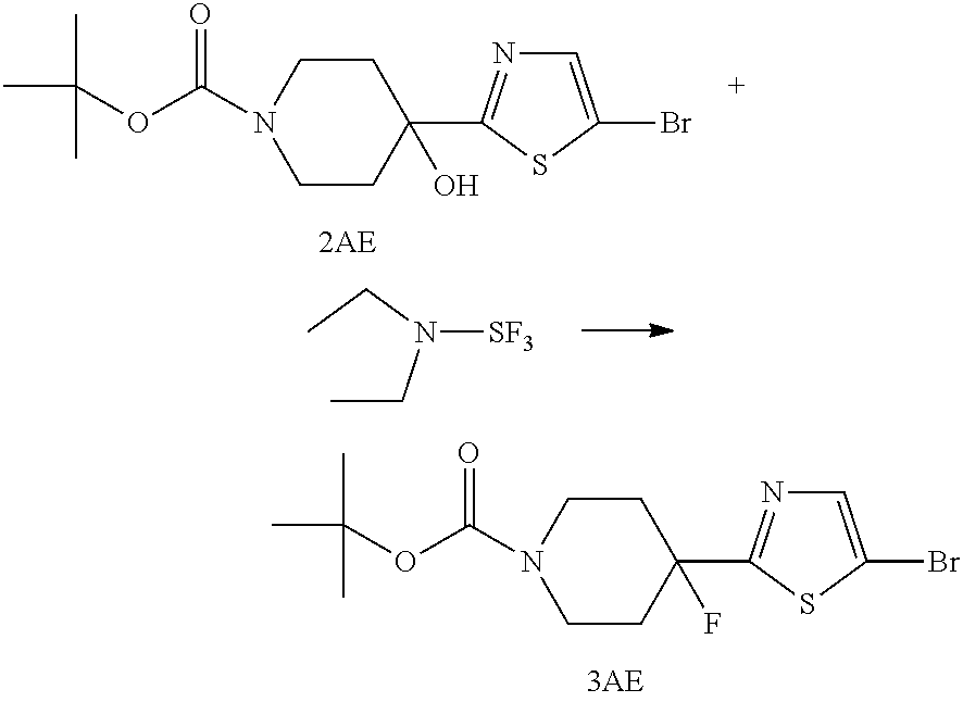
C1(F)(C2=NC=C(Br)S2)CCN(C(OC(C)(C)C)=O)CC1.C1(O)(C2=NC=C(Br)S2)CCN(C(OC(C)(C)C)=O)CC1.CCN(CC)[SF3]
